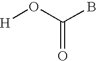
[H]OC(B)=O
